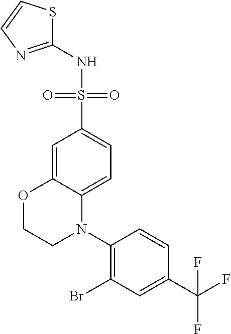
C1=C2C(=CC=C1S(NC1=NC=CS1)(=O)=O)N(C1=C(Br)C=C(C(F)(F)F)C=C1)CCO2
